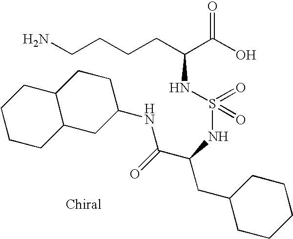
NCCCCC(C(O)=O)NS(=O)(=O)NC(CC1CCCCC1)C(=O)NC1CCC2C(C1)CCCC2
